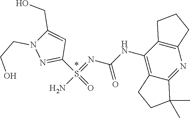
C1(NC(=O)N=S(N)(C2=NN(CCO)C(CO)=C2)=O)=C2C(=NC3=C1CCC3)C(C)(C)CC2
